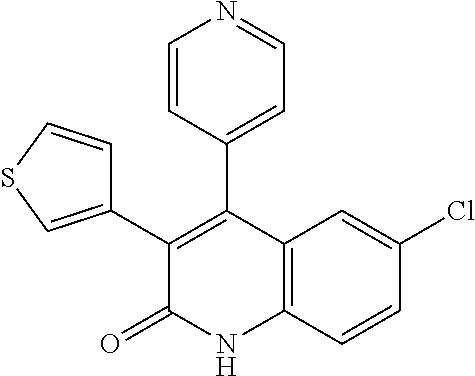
C1(C2=CSC=C2)=C(C2=CC=NC=C2)C2=C(NC1=O)C=CC(Cl)=C2
